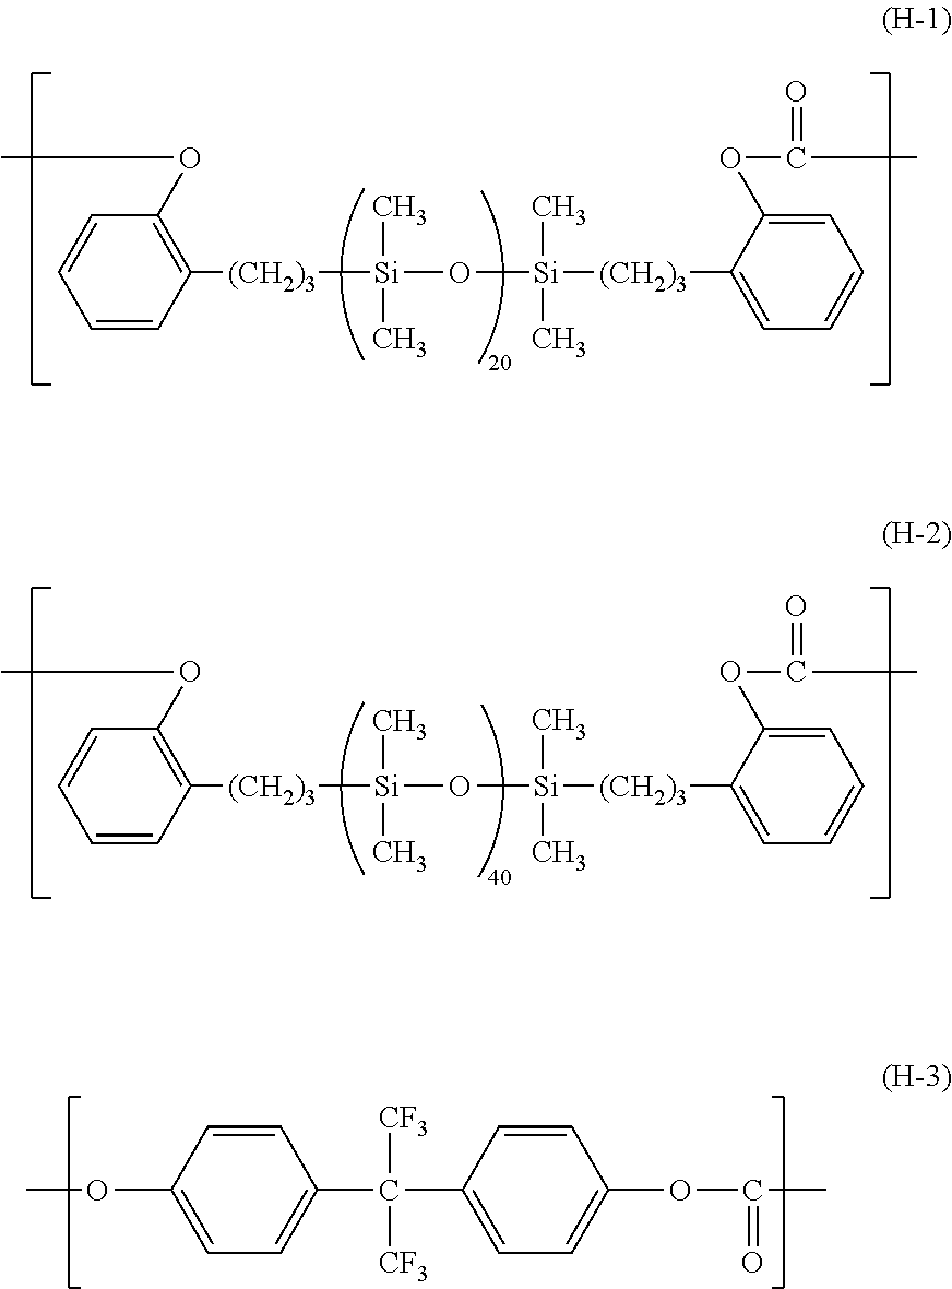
C1([(CH2)3][Si](O[Si](C)(C)[(CH2)3]C2=CC=CC=C2OC(=O)C)(C)C)=C(OC)C=CC=C1.C1([(CH2)3][Si](O[Si](C)(C)[(CH2)3]C2=CC=CC=C2OC(=O)C)(C)C)=C(OC)C=CC=C1.COC1=CC=C(C([CF3])([CF3])C2=CC=C(OC(=O)C)C=C2)C=C1
